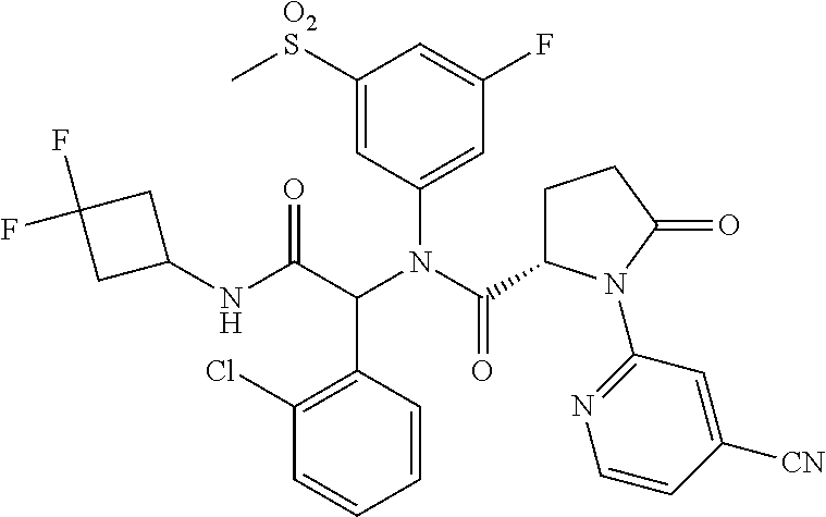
C1(Cl)=C(C(C(NC2CC(F)(F)C2)=O)N(C(C2CCC(=O)N2C2=NC=CC([CN])=C2)=O)C2=CC(F)=CC([O2S]C)=C2)C=CC=C1
